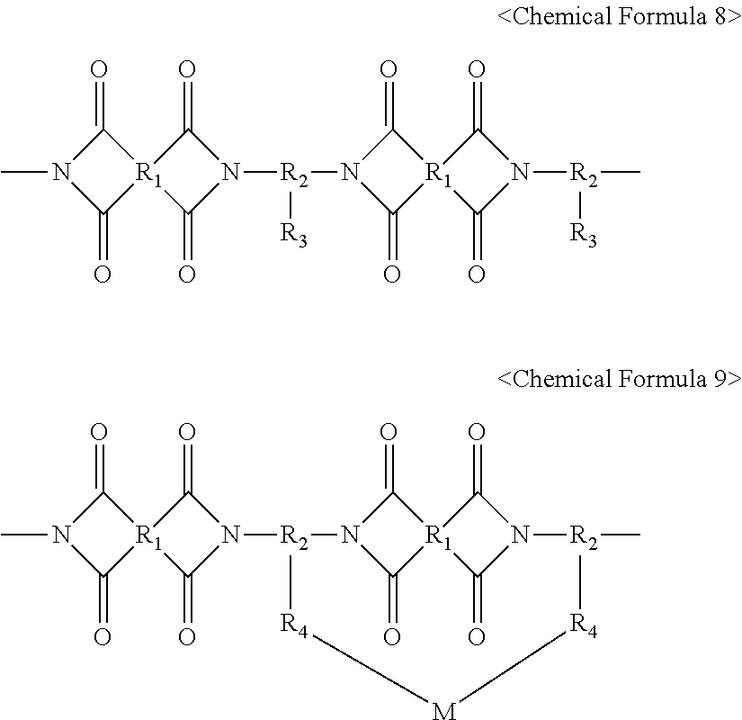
C1(=O)N(C)C(=O)[R1]12C(=O)N([R2]([R3])N1C(=O)[R1]3(C1=O)C(=O)N([R2]([R3])C)C3=O)C2=O.C1(=O)N(C)C(=O)[R1]12C(=O)N([R2]1[R4][M][R4][R2](C)N3C(=O)[R1]4(C(=O)N1C4=O)C3=O)C2=O
